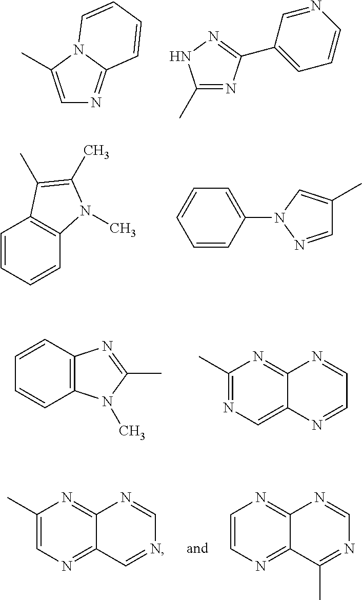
C1=C(C)N2C(=N1)C=CC=C2.C1(C)=NC(C2=CC=CN=C2)=NN1.C1=CC=CC2=C1C(C)=C(C)N2C.C1=CC(N2N=CC(C)=C2)=CC=C1.C12=C(C=CC=C1)N=C(C)N2C.C1(C)=NC=C2C(=N1)N=CC=N2.C1(C)=CN=C2C(=N1)N=CN=C2.C1=CN=C2C(=N1)N=CN=C2C
